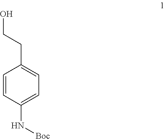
OCCC1=CC=C(N[Boc])C=C1
